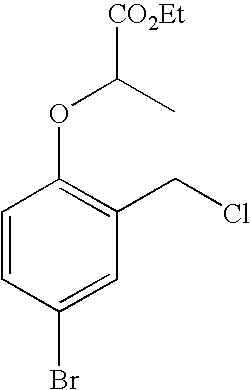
C1=CC(Br)=CC(CCl)=C1OC([CO2Et])C
